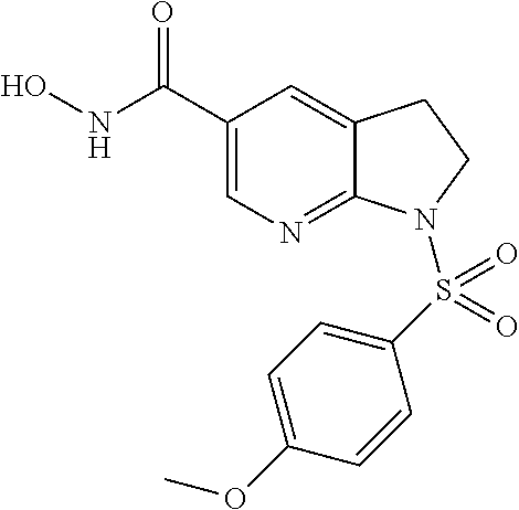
ONC(=O)C1=CN=C2C(=C1)CCN2S(C1=CC=C(OC)C=C1)(=O)=O
